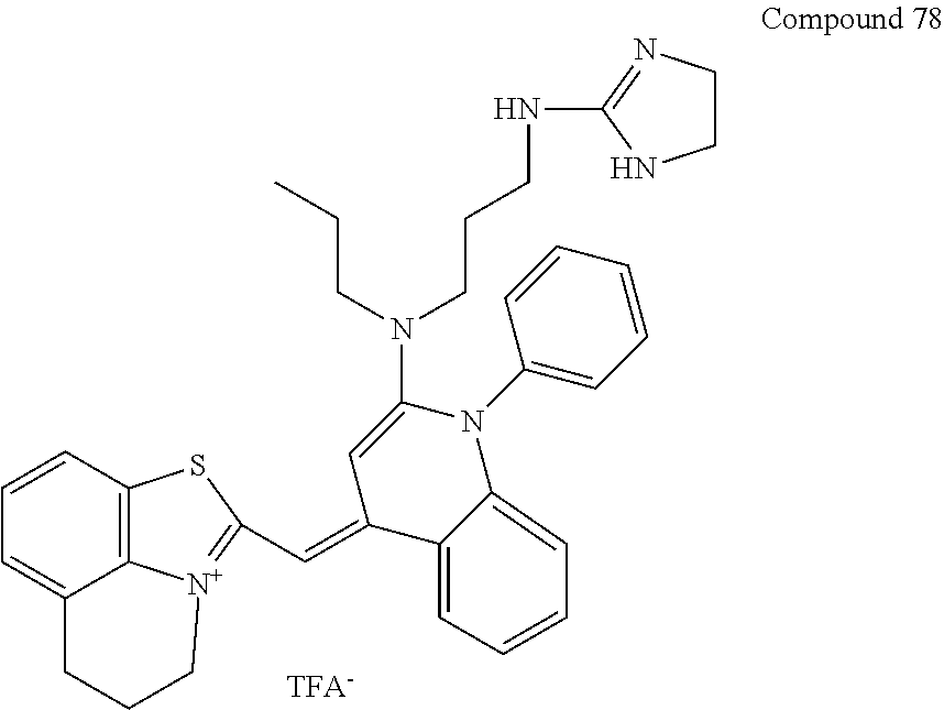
C1=CC2=C3C(=C1)CCC[N+]3=C(C=C1C=C(N(CCC)CCCNC3=NCCN3)N(C3=CC=CC=C3)C3=CC=CC=C31)S2
